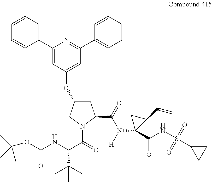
C1(OC2=CC(C3=CC=CC=C3)=NC(C3=CC=CC=C3)=C2)CC(C(=O)N([H])C2(C(NS(C3CC3)(=O)=O)=O)CC2C=C)N(C(=O)C(NC(=O)OC(C)(C)C)C(C)(C)C)C1
